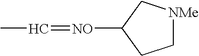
C1[NMe]CC([NO]=CC)C1
